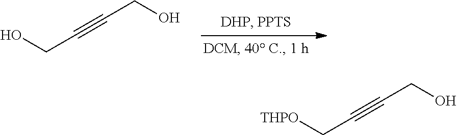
OCC#CCO.[THPO]CC#CCO
